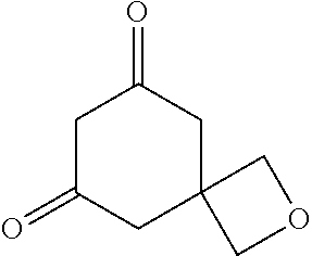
C1C(=O)CC2(CC1=O)COC2
